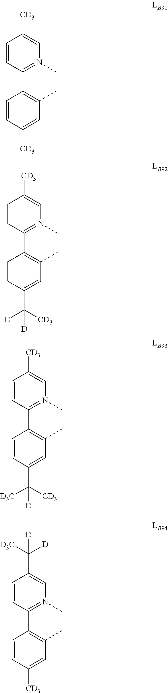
C1=CC([CD3])=CC(C)=C1C1=N(C)C=C([CD3])C=C1.C1=CC(C([D3C])([CD3])[D])=CC(C)=C1C1=N(C)C=C([CD3])C=C1.C1=CC([CD3])=CC(C)=C1C1=N(C)C=C(C([D3C])([D])[D])C=C1.C1=CC(C([D])([CD3])[D])=CC(C)=C1C1=N(C)C=C([CD3])C=C1
